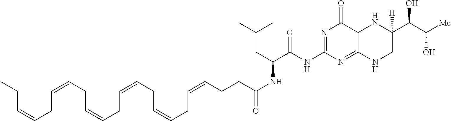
N1=C(NC(C(CC(C)C)NC(CCC=CCC=CCC=CCC=CCC=CCC=CCC)=O)=O)N=C2C(C1=O)NC(C(C([Me])O)O)([H])CN2
